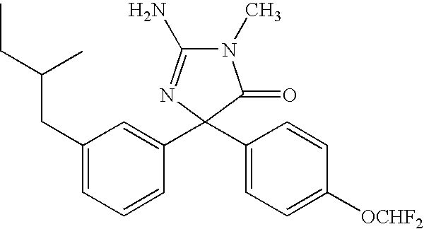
N1(C)C(N)=NC(C2=CC(CC(CC)C)=CC=C2)(C2=CC=C([OCHF2])C=C2)C1=O
